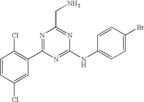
C1=CC(Cl)=CC(C2=NC(CN)=NC(NC3=CC=C(Br)C=C3)=N2)=C1Cl
